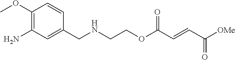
[OMe]C(C=CC(OCCNCC1=CC(N)=C(OC)C=C1)=O)=O
